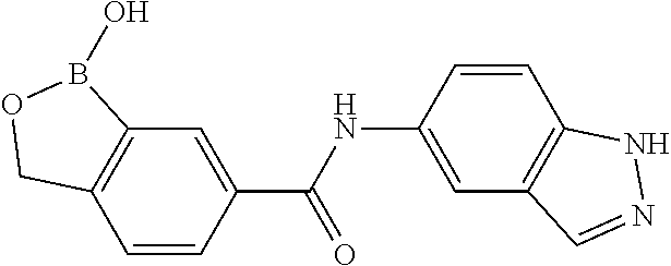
C12=C(C=CC(C(NC3=CC4=C(C=C3)NN=C4)=O)=C1)COB2O
